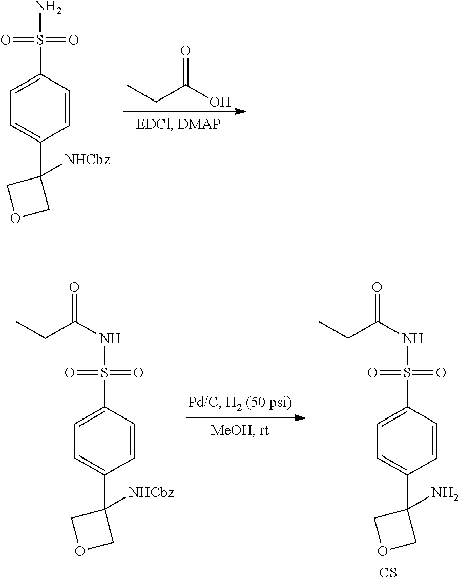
C(C(O)=O)C.C1=CC(S(N)(=O)=O)=CC=C1C1([NHCbz])COC1.C1=CC(S(NC(=O)CC)(=O)=O)=CC=C1C1([NHCbz])COC1.C1=CC(S(NC(=O)CC)(=O)=O)=CC=C1C1(N)COC1.[CS]
